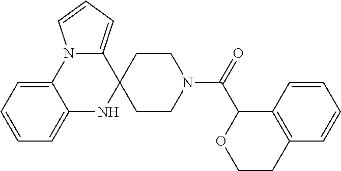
C12=CC=CC=C1NC1(C3=CC=CN23)CCN(C(=O)C2OCCC3=C2C=CC=C3)CC1
